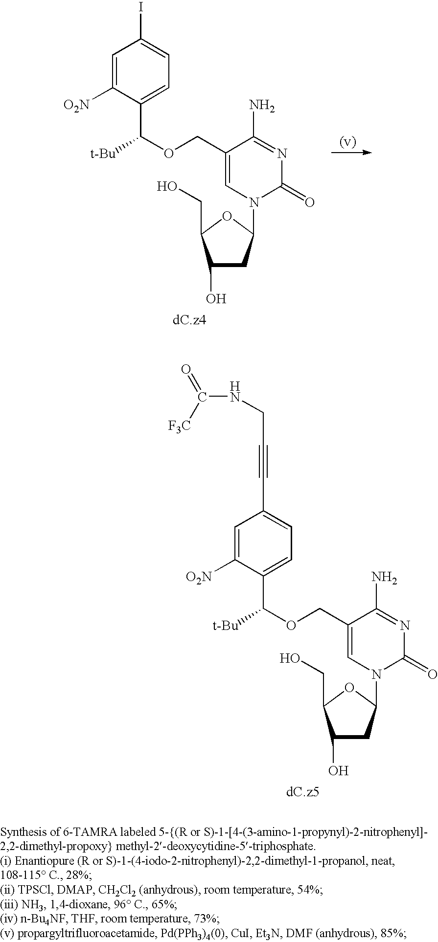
C1(O)CC(N2C(=O)N=C(N)C(COC([t-Bu])C3=CC=C(C#CCNC(=O)[F3C])C=C3[O2N])=C2)OC1CO.C1(O)CC(N2C(=O)N=C(N)C(COC([t-Bu])C3=CC=C(I)C=C3[O2N])=C2)OC1CO
